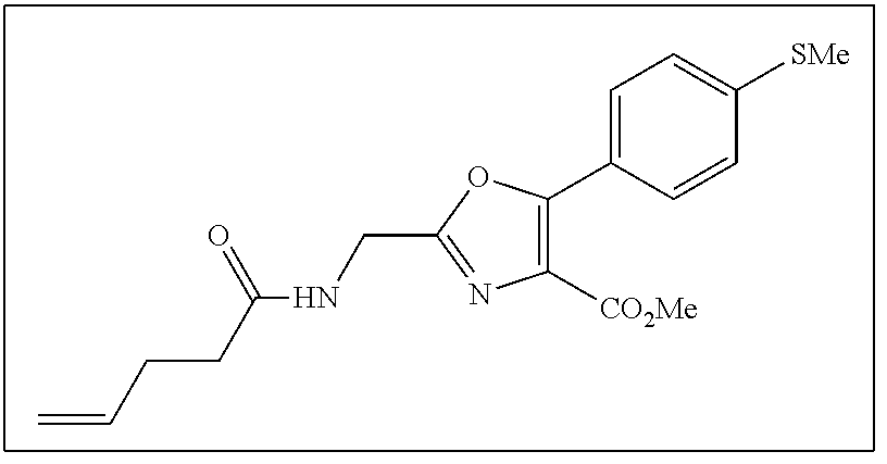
C1([CO2Me])=C(C2=CC=C([SMe])C=C2)OC(CNC(CCC=C)=O)=N1
